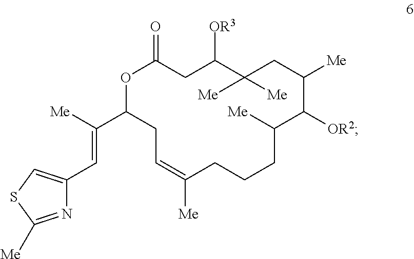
C1(C([Me])=CC2=CSC([Me])=N2)OC(=O)CC([OR3])C([Me])([Me])CC([Me])C([OR2])C([Me])CCCC([Me])=CC1
